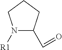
N1([R1])C(C=O)CCC1
